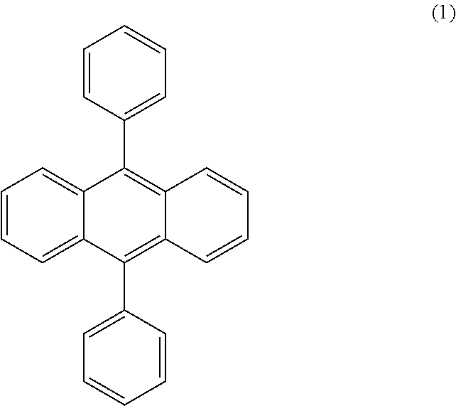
C1=CC=C2C(=C1)C(C1=CC=CC=C1)=C1C(=C2C2=CC=CC=C2)C=CC=C1
